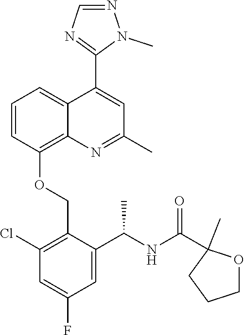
C1=CC(OCC2=C(Cl)C=C(F)C=C2C(NC(=O)C2(C)OCCC2)C)=C2C(=C1)C(C1=NC=NN1C)=CC(C)=N2
